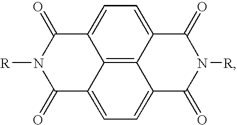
C12=CC=C3C4=C1C(=CC=C4C(=O)N([R])C3=O)C(=O)N([R])C2=O
